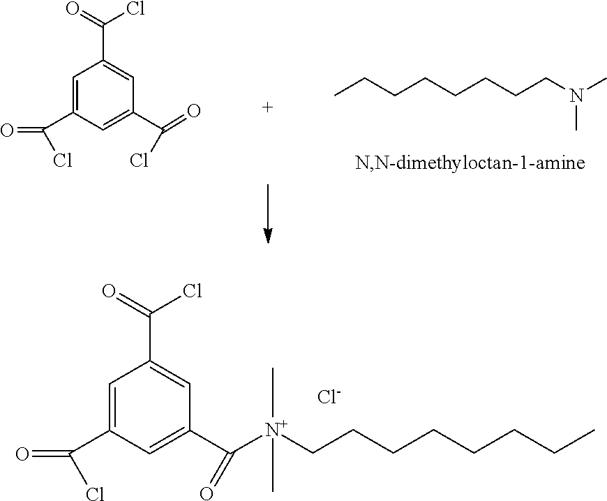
C1=C(C(Cl)=O)C=C(C(=O)[N+](CCCCCCCC)(C)C)C=C1C(=O)Cl.[Cl-].C1=C(C(Cl)=O)C=C(C(Cl)=O)C=C1C(=O)Cl.CCCCCCCCN(C)C
